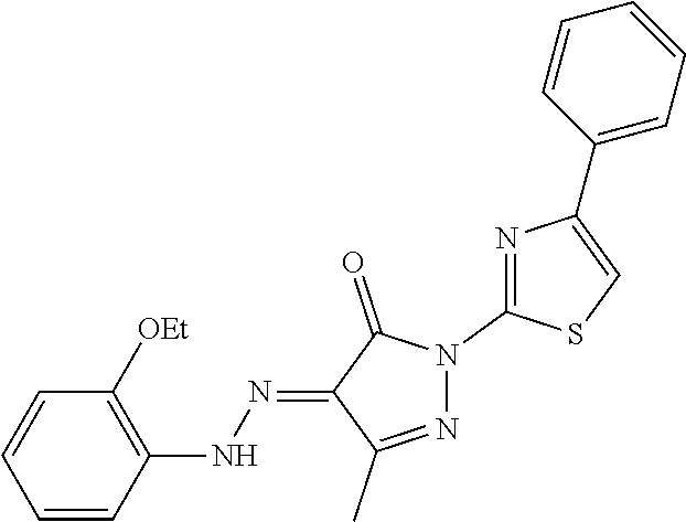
C1(NN=C2C(C)=NN(C3=NC(C4=CC=CC=C4)=CS3)C2=O)=C([OEt])C=CC=C1
